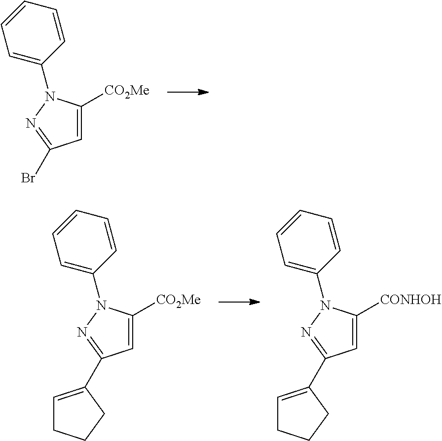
C1=C([CO2Me])N(C2=CC=CC=C2)N=C1Br.C1=C([CO2Me])N(C2=CC=CC=C2)N=C1C1=CCCC1.C1=C([CONHOH])N(C2=CC=CC=C2)N=C1C1=CCCC1
